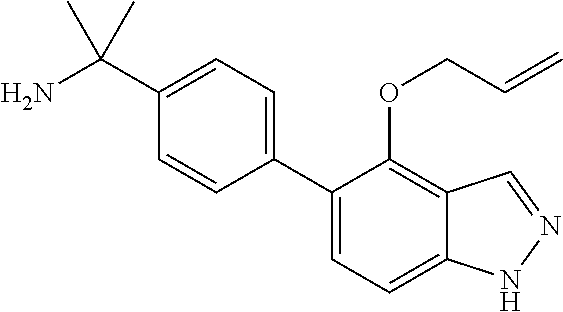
C1(C(N)(C)C)=CC=C(C2=CC=C3C(=C2OCC=C)C=NN3)C=C1
